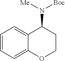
C12=CC=CC=C1C(N([Boc])[Me])CCO2
